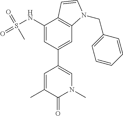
C1=C(NS(=O)(=O)C)C2=C(C=C1C1=CN(C)C(=O)C(C)=C1)N(CC1=CC=CC=C1)C=C2
